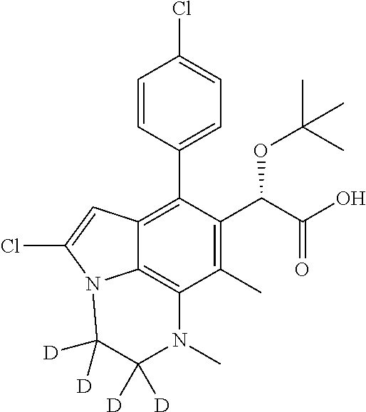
C1=CC(C2=C3C4=C(C(C)=C2C(C(=O)O)OC(C)(C)C)N(C)C([D])([D])C([D])([D])N4C(Cl)=C3)=CC=C1Cl
